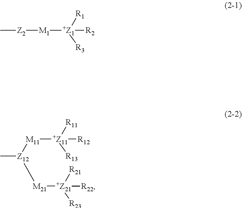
[M1]([+Z1]([R2])([R1])[R3])[Z2]C.[M11]([+Z11]([R12])([R11])[R13])[Z12](C)[M21][+Z21]([R22])([R21])[R23]
